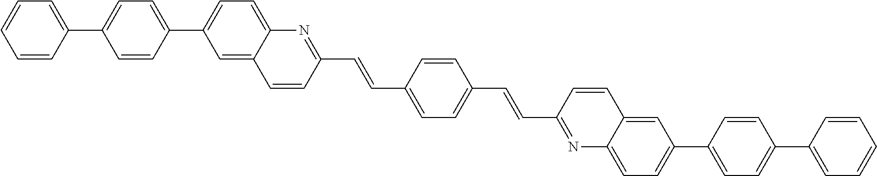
C1=C2C(=CC=C1C1=CC=C(C3=CC=CC=C3)C=C1)N=C(C=CC1=CC=C(C=CC3=NC4=CC=C(C5=CC=C(C6=CC=CC=C6)C=C5)C=C4C=C3)C=C1)C=C2
